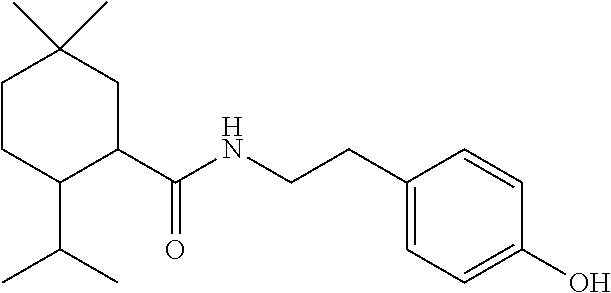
C1CC(C(C)C)C(C(NCCC2=CC=C(O)C=C2)=O)CC1(C)C
